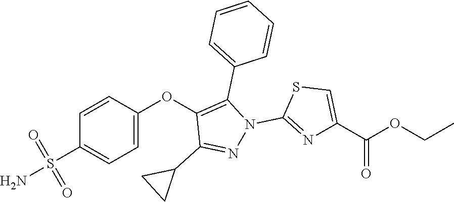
C1(OC2=C(C3=CC=CC=C3)N(C3=NC(C(OCC)=O)=CS3)N=C2C2CC2)=CC=C(S(N)(=O)=O)C=C1
